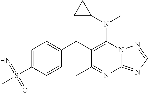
N12C(=NC=N1)N=C(C)C(CC1=CC=C(S(C)(=N)=O)C=C1)=C2N(C1CC1)C
